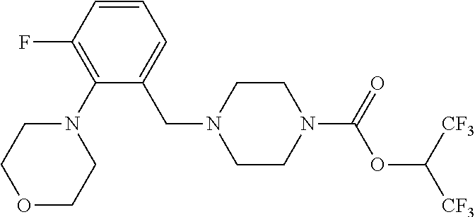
C1(N2CCOCC2)=C(F)C=CC=C1CN1CCN(C(=O)OC([CF3])[CF3])CC1
